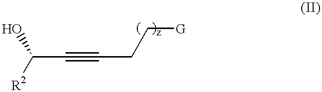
OC([R2])C#CCC[G]
